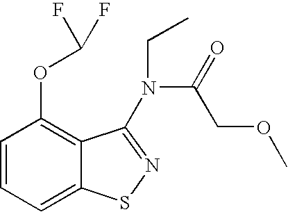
C1=CC=C2C(=C1OC(F)F)C(N(C(=O)COC)CC)=NS2
